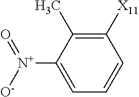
C1([X11])=C(C)C([N+]([O-])=O)=CC=C1
